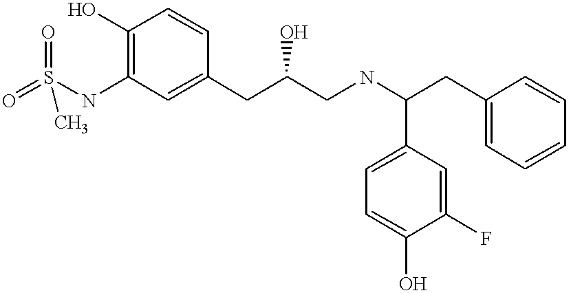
O=S(NC1=C(O)C=CC(CC(CNC(CC2=CC=CC=C2)C2=CC=C(O)C(F)=C2)O)=C1)(=O)C
